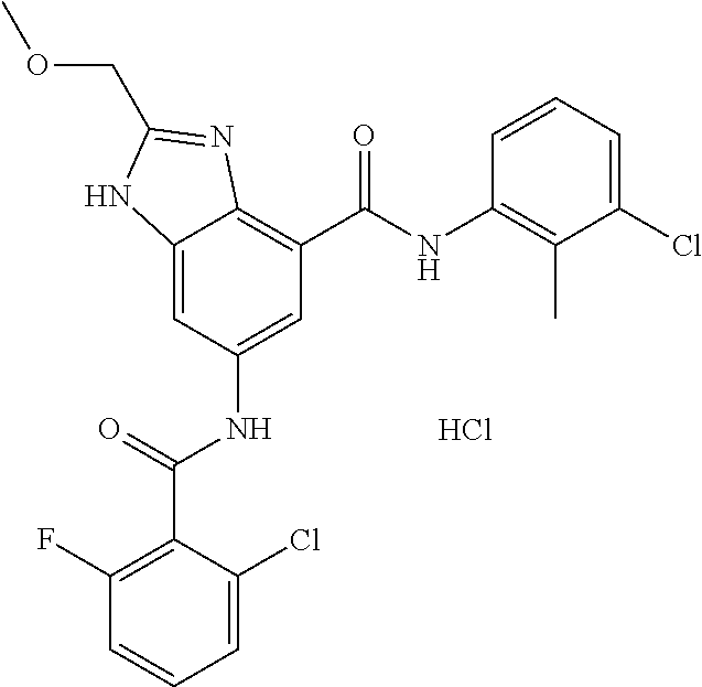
C12=CC(NC(C3=C(F)C=CC=C3Cl)=O)=CC(C(=O)NC3=C(C)C(Cl)=CC=C3)=C1N=C(COC)N2.Cl
